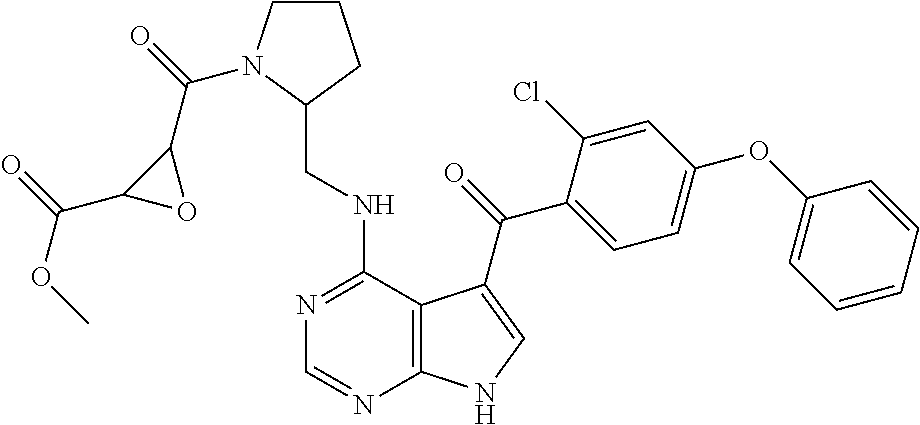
C1=CC=CC(OC2=CC=C(C(=O)C3=CNC4=C3C(NCC3CCCN3C(=O)C3C(C(=O)OC)O3)=NC=N4)C(Cl)=C2)=C1
